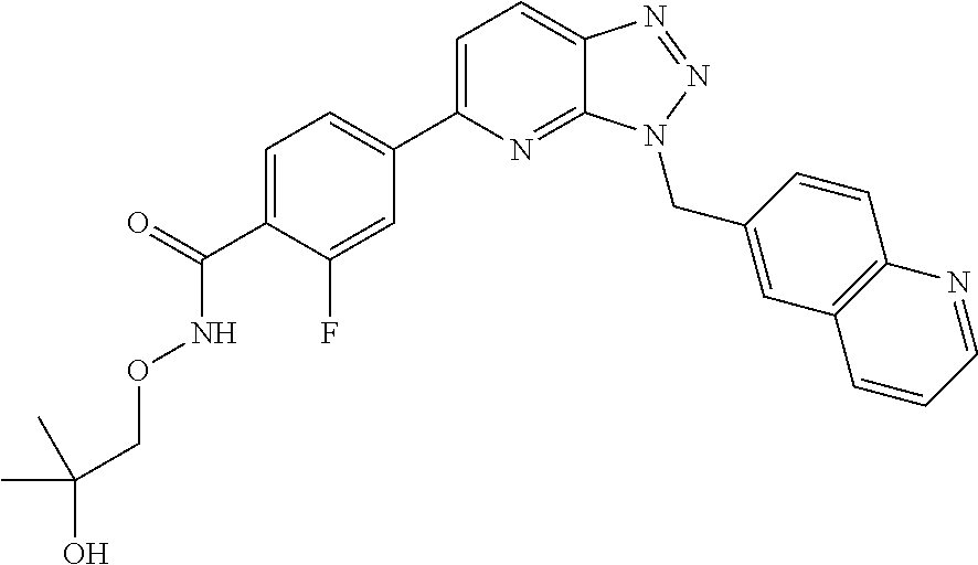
C1=C(C(=O)NOCC(O)(C)C)C(F)=CC(C2=CC=C3C(=N2)N(CC2=CC4=C(C=C2)N=CC=C4)N=N3)=C1
